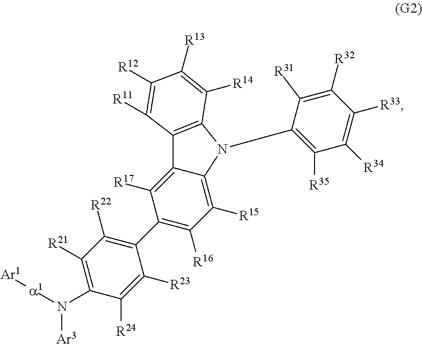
[Ar3]N([a1][Ar1])C1=C([R21])C([R22])=C(C2=C([R16])C([R15])=C3C(=C2[R17])C2=C(N3C3=C([R35])C([R34])=C([R33])C([R32])=C3[R31])C([R14])=C([R13])C([R12])=C2[R11])C([R23])=C1[R24]
